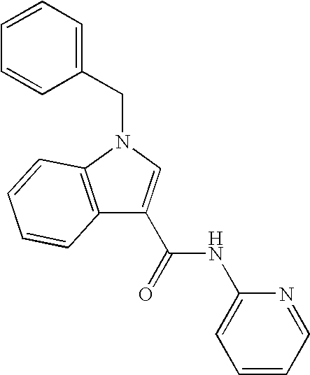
C12=C(N(CC3=CC=CC=C3)C=C1C(NC1=CC=CC=N1)=O)C=CC=C2
